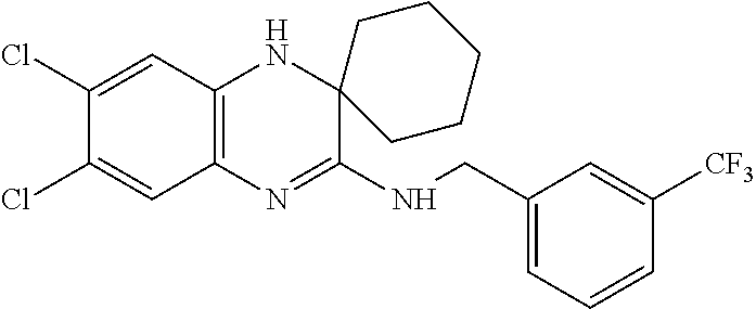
C1(Cl)=CC2=C(C=C1Cl)N=C(NCC1=CC=CC([CF3])=C1)C1(N2)CCCCC1
